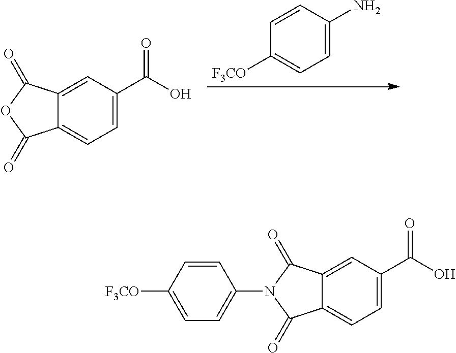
C1=C(C(O)=O)C=C2C(=C1)C(=O)OC2=O.C1=C(N)C=CC([F3CO])=C1.C1=C(C(O)=O)C=C2C(=C1)C(=O)N(C1=CC=C([F3CO])C=C1)C2=O
